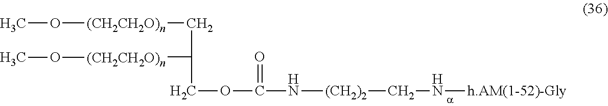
CO[(CH2CH2O)n]CC(COC(N[(CH2)2]CN[h.AM(1-52)-Gly])=O)[(CH2CH2O)n]OC
